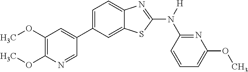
C1(OC)=C(OC)N=CC(C2=CC=C3C(=C2)SC(N([H])C2=NC(OC)=CC=C2)=N3)=C1
